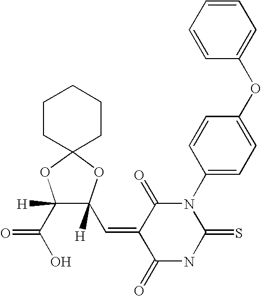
C1=CC=CC(OC2=CC=C(N3C(=O)C(=CC4([H])C(C(O)=O)([H])OC5(O4)CCCCC5)C(=O)NC3=S)C=C2)=C1
